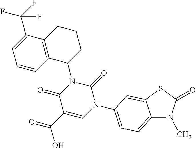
C12=CC=C(N3C(=O)N(C4CCCC5=C4C=CC=C5C(F)(F)F)C(=O)C(C(=O)O)=C3)C=C1SC(=O)N2C
